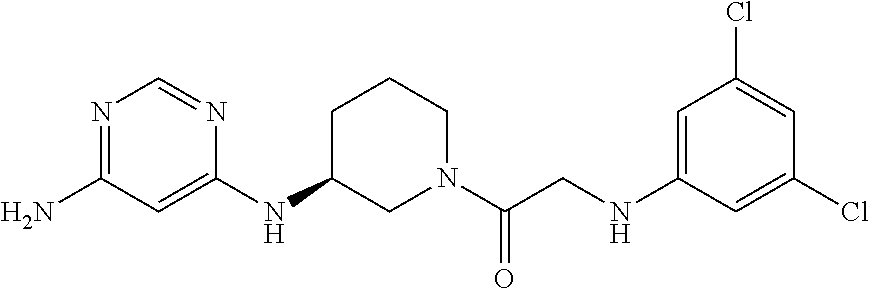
C1(NC2=CC(N)=NC=N2)CN(C(CNC2=CC(Cl)=CC(Cl)=C2)=O)CCC1
